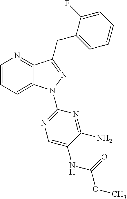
C1=CC=C2C(=N1)C(CC1=CC=CC=C1F)=NN2C1=NC=C(NC(OC)=O)C(N)=N1
